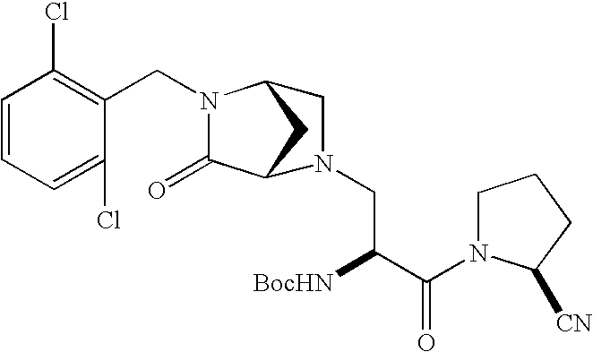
C1=CC=C(Cl)C(CN2C(=O)C3CC2CN3CC(C(N2CCCC2[CN])=O)[BocHN])=C1Cl
